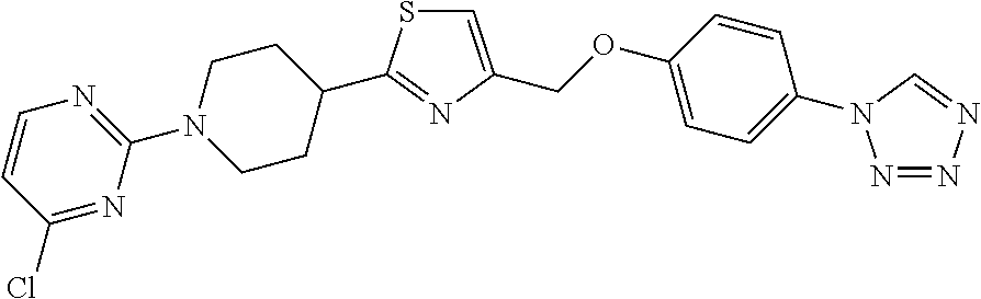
C1=CC(Cl)=NC(N2CCC(C3=NC(COC4=CC=C(N5N=NN=C5)C=C4)=CS3)CC2)=N1
